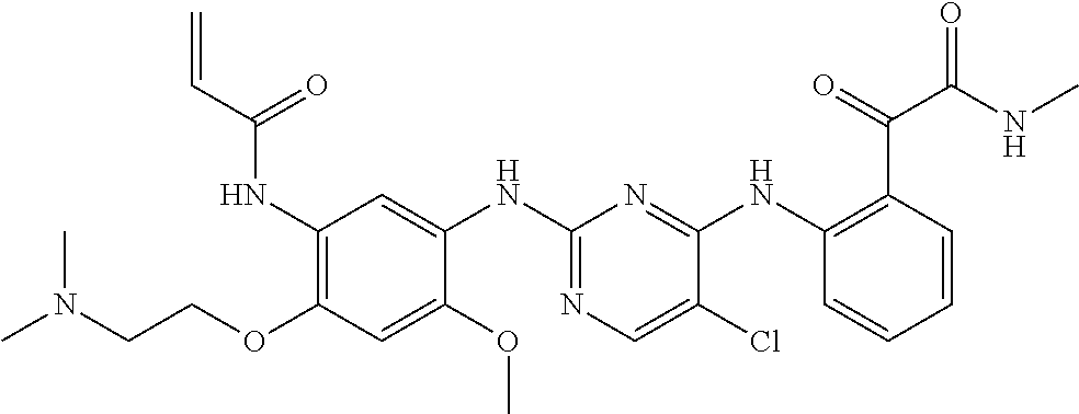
C1(NC(C=C)=O)=C(OCCN(C)C)C=C(OC)C(NC2=NC=C(Cl)C(NC3=C(C(=O)C(NC)=O)C=CC=C3)=N2)=C1
